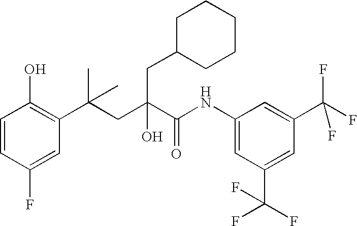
C1=CC(F)=CC(C(CC(C(NC2=CC(C(F)(F)F)=CC(C(F)(F)F)=C2)=O)(O)CC2CCCCC2)(C)C)=C1O
